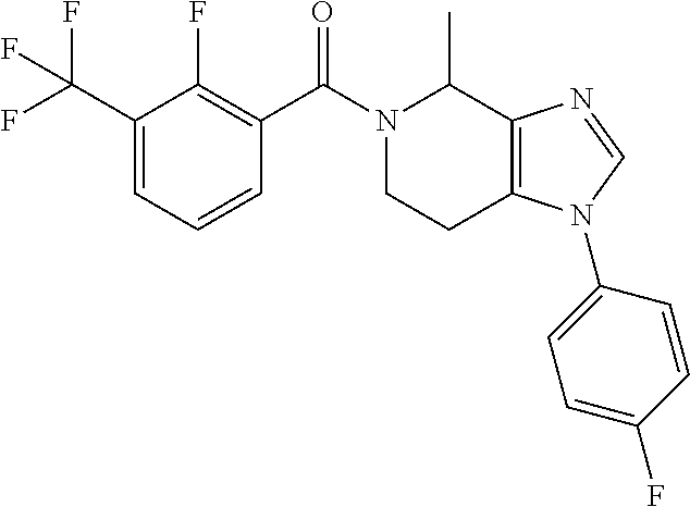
C1(C(F)(F)F)=CC=CC(C(N2CCC3=C(C2C)N=CN3C2=CC=C(F)C=C2)=O)=C1F
